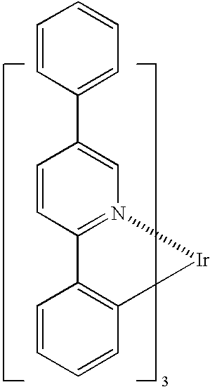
C1=CC(C2=CN3=C(C=C2)C2=C(C=CC=C2)[Ir]3)=CC=C1
